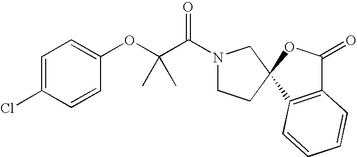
C1=C(Cl)C=CC(OC(C)(C)C(=O)N2CCC3(C2)C2=C(C(=O)O3)C=CC=C2)=C1
